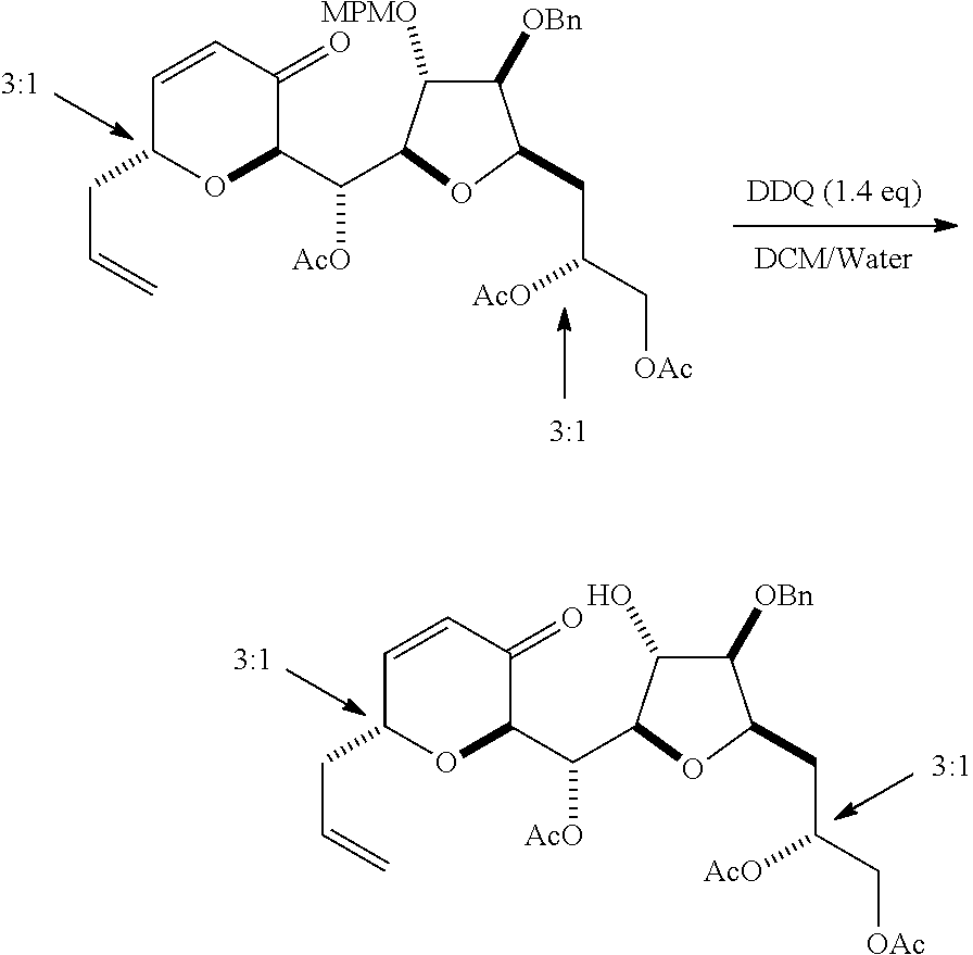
C1([OBn])C(O)C(C(C2C(=O)C=CC(CC=C)O2)[AcO])OC1CC([AcO])C[OAc].C1([OBn])C([MPMO])C(C(C2C(=O)C=CC(CC=C)O2)[AcO])OC1CC([AcO])C[OAc]
